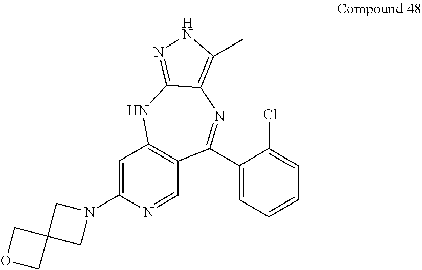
C1=C(N2CC3(C2)COC3)N=CC2=C1NC1=NNC(C)=C1N=C2C1=CC=CC=C1Cl
